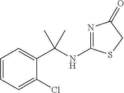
C1=CC=C(Cl)C(C(NC2=NC(=O)CS2)(C)C)=C1
